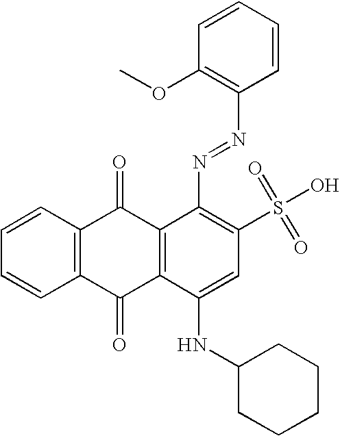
C1=CC2=C(C=C1)C(=O)C1=C(C2=O)C(N=NC2=C(OC)C=CC=C2)=C(S(O)(=O)=O)C=C1NC1CCCCC1
